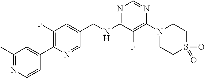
N1=C(NCC2=CC(F)=C(C3=CC(C)=NC=C3)N=C2)C(F)=C(N2CCS(=O)(=O)CC2)N=C1
